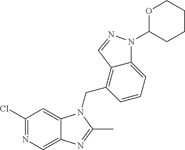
ClC1=NC=C2C(=C1)N(CC1=C3C(=CC=C1)N(C1CCCCO1)N=C3)C(C)=N2
